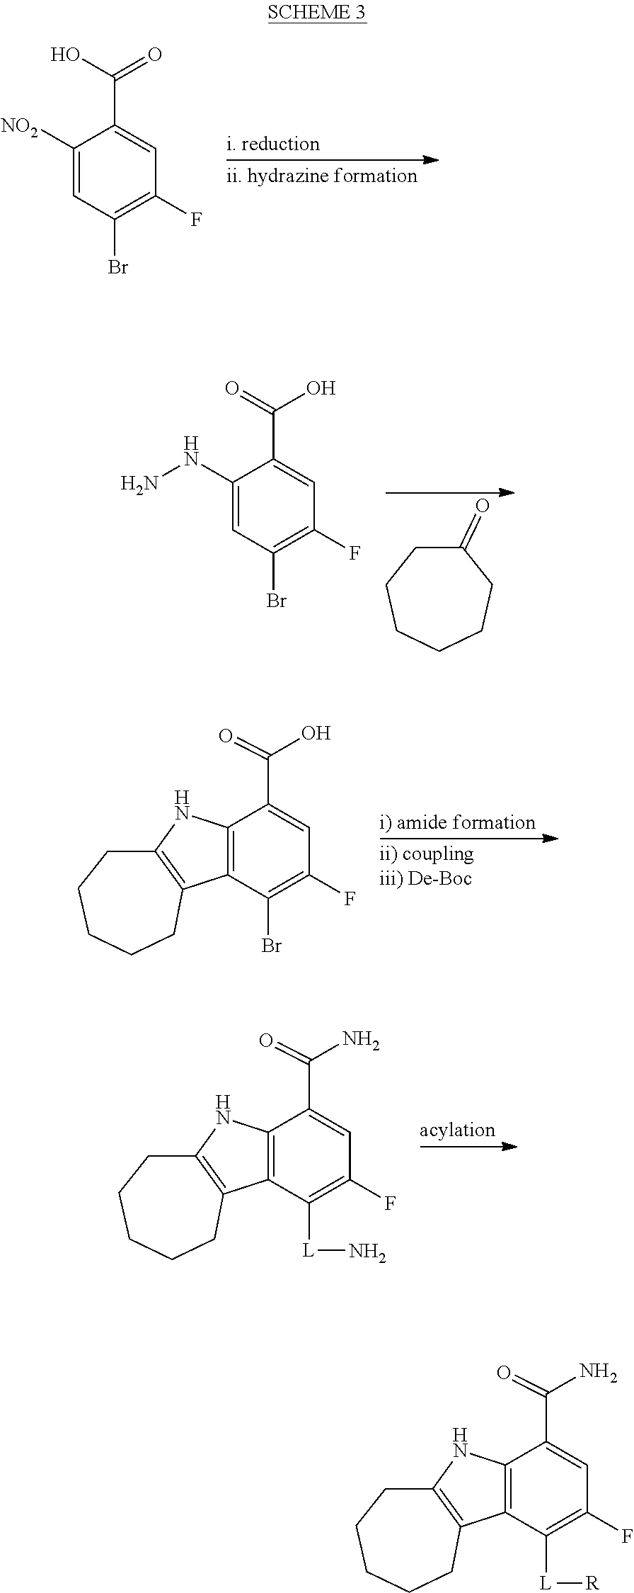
C1(C(=O)O)=CC(F)=C(Br)C=C1[NO2].C1CCCCC(=O)C1.NNC1=CC(Br)=C(F)C=C1C(=O)O.C12=C(C(C(=O)O)=CC(F)=C1Br)NC1=C2CCCCC1.C1(C(=O)N)=CC(F)=C([L]N)C2=C1NC1=C2CCCCC1.C12=C(C(C(=O)N)=CC(F)=C1[L][R])NC1=C2CCCCC1
